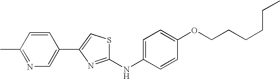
C1=CC(NC2=NC(C3=CN=C(C)C=C3)=CS2)=CC=C1OCCCCCC
